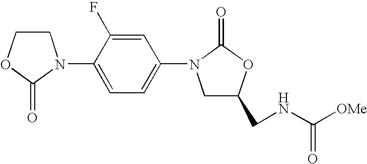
C1COC(=O)N1C1=CC=C(N2CC(CNC([OMe])=O)OC2=O)C=C1F
